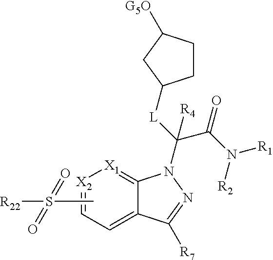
CS([R22])(=O)=O.C1=C2C(=[X1][X2]=C1)N(C(C(=O)N([R1])[R2])([L]C1CCC([G5O])C1)[R4])N=C2[R7]
